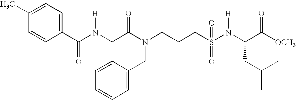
C1(C)=CC=C(C(N(CC(N(CCCS(N(C(C([OCH3])=O)CC(C)C)[H])(=O)=O)CC2=CC=CC=C2)=O)[H])=O)C=C1
